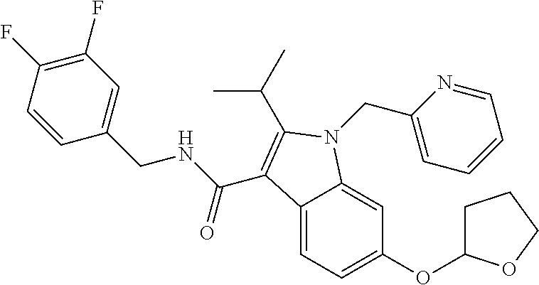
C1(F)=C(F)C=CC(CNC(=O)C2=C(C(C)C)N(CC3=CC=CC=N3)C3=CC(OC4CCCO4)=CC=C32)=C1
